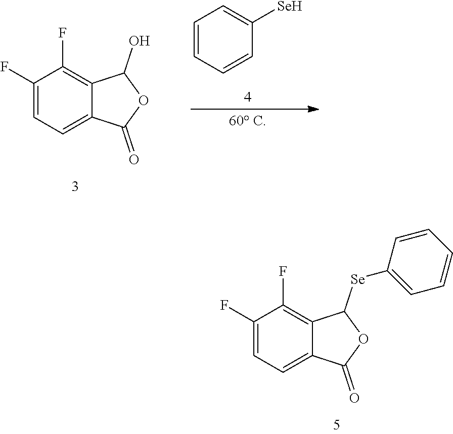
C1(F)=CC=C2C(=C1F)C(O)OC2=O.C1=CC=CC([Se])=C1.C1(F)=CC=C2C(=C1F)C([Se]C1=CC=CC=C1)OC2=O
